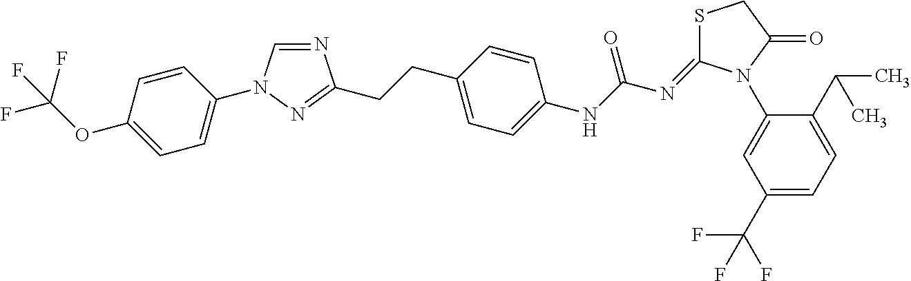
N1=CN(C2=CC=C(OC(F)(F)F)C=C2)N=C1CCC1=CC=C(NC(N=C2SCC(=O)N2C2=CC(C(F)(F)F)=CC=C2C(C)C)=O)C=C1
